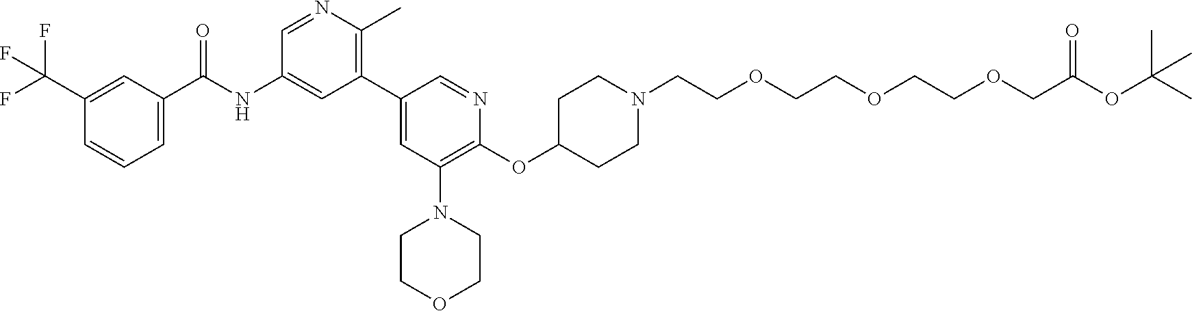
FC(C1=CC(C(NC2=CC(C3=CC(N4CCOCC4)=C(OC4CCN(CCOCCOCCOCC(OC(C)(C)C)=O)CC4)N=C3)=C(C)N=C2)=O)=CC=C1)(F)F
